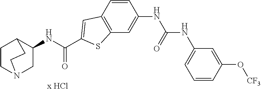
C1CN2CC(NC(=O)C3=CC4=C(C=C(NC(NC5=CC=CC(O[CF3])=C5)=O)C=C4)S3)C1CC2
